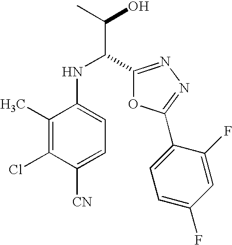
C1(C)=C(Cl)C([CN])=CC=C1NC(C(O)C)C1=NN=C(C2=CC=C(F)C=C2F)O1
